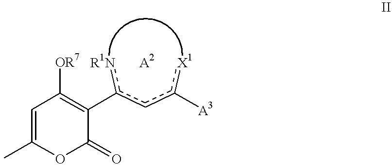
[R1N]c(cc([X1])[A3])C1=C([OR7])C=C(C)OC1=O.[A2]
